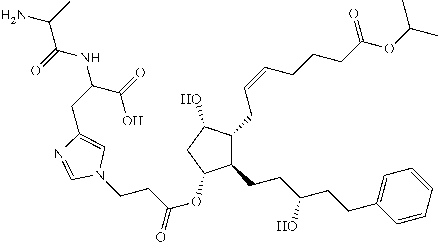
C1=NC(CC(NC(C(C)N)=O)C(=O)O)=CN1CCC(OC1CC(O)C(CC=CCCCC(OC(C)C)=O)C1CCC(CCC1=CC=CC=C1)O)=O
